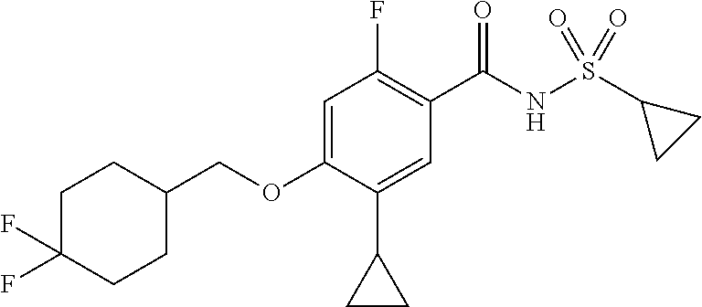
C1=C(OCC2CCC(F)(F)CC2)C(C2CC2)=CC(C(NS(C2CC2)(=O)=O)=O)=C1F
